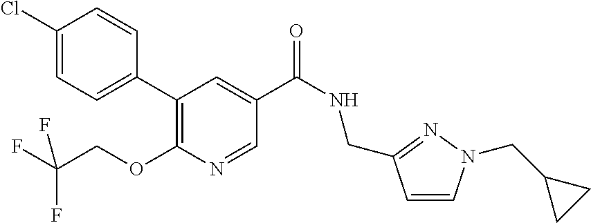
C1(C2=CC=C(Cl)C=C2)=C(OCC(F)(F)F)N=CC(C(NCC2=NN(CC3CC3)C=C2)=O)=C1
